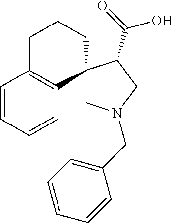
C1=CC=CC2=C1CCCC21CN(CC2=CC=CC=C2)CC1C(O)=O
